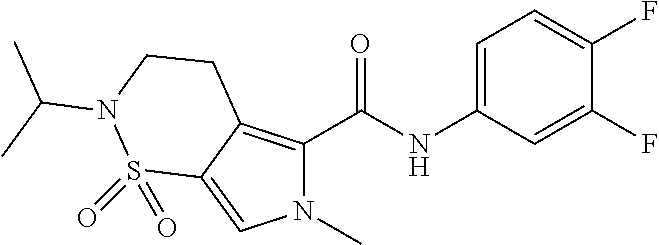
N1(C)C(C(NC2=CC=C(F)C(F)=C2)=O)=C2C(=C1)S(=O)(=O)N(C(C)C)CC2
